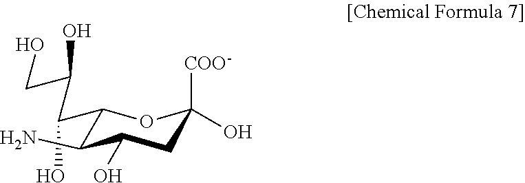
C1(C(C(CO)O)O)OC([COO-])(O)CC(O)C1N
